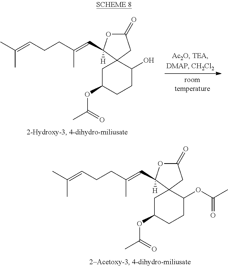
C1C(OC(C)=O)CCC(OC(C)=O)C12CC(=O)OC2(C=C(CCC=C(C)C)C)[H].C1C(OC(C)=O)CCC(O)C12CC(=O)OC2(C=C(CCC=C(C)C)C)[H]
